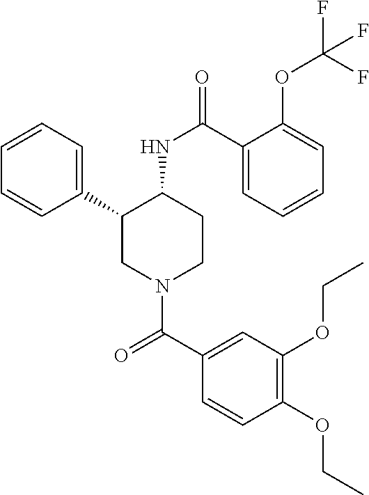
C1=CC=C(C2CN(C(C3=CC(OCC)=C(OCC)C=C3)=O)CCC2NC(=O)C2=CC=CC=C2OC(F)(F)F)C=C1
